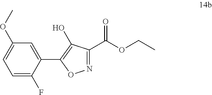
C1(C2=C(O)C(C(OCC)=O)=NO2)=CC(OC)=CC=C1F
